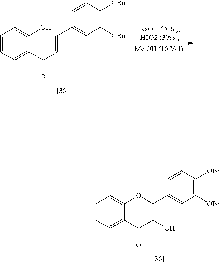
C1=CC=C(C(C=CC2=CC([OBn])=C([OBn])C=C2)=O)C(O)=C1.C1=CC=C2C(=C1)OC(C1=CC([OBn])=C([OBn])C=C1)=C(O)C2=O
